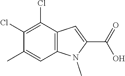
C12=C(C(Cl)=C(Cl)C(C)=C1)C=C(C(=O)O)N2C
